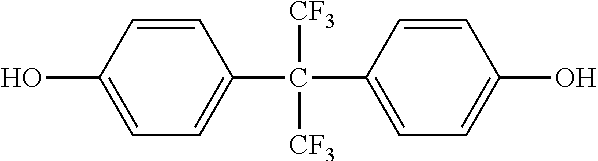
C1=C(C(C2=CC=C(O)C=C2)([CF3])[CF3])C=CC(O)=C1
